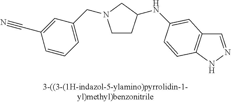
C1CC(NC2=CC3=C(NN=C3)C=C2)CN1CC1=CC=CC(C#N)=C1
